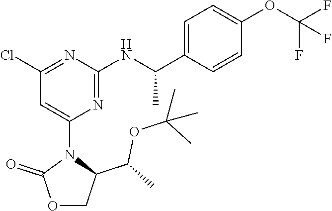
C1=C(OC(F)(F)F)C=CC(C(NC2=NC(N3C(=O)OCC3C(OC(C)(C)C)C)=CC(Cl)=N2)C)=C1
